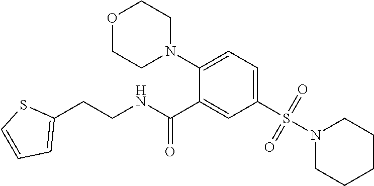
C1(CCNC(C2=CC(S(N3CCCCC3)(=O)=O)=CC=C2N2CCOCC2)=O)=CC=CS1
